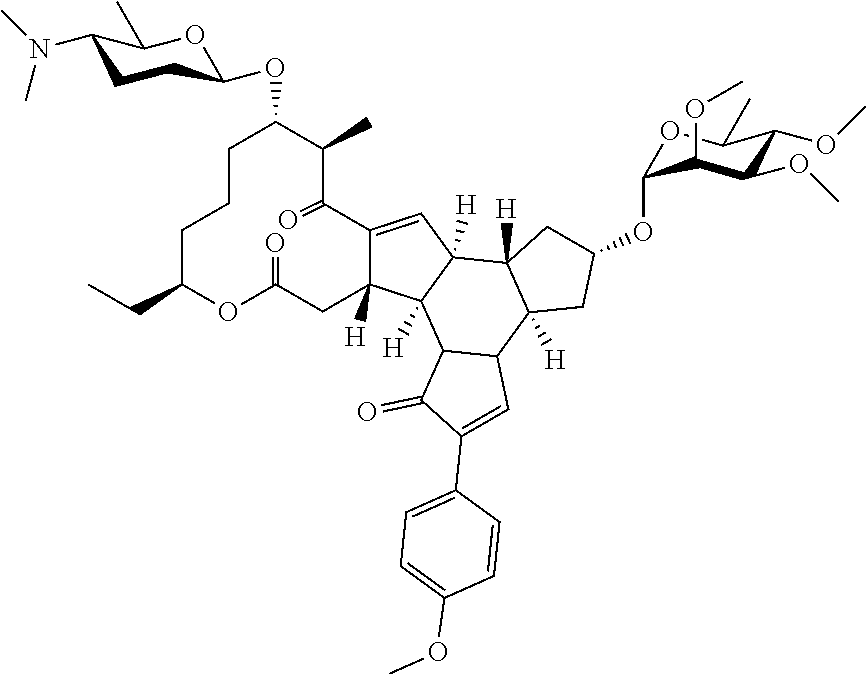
C12=CC3([H])C([H])(C1([H])CC(=O)OC(CC)CCCC(OC1CCC(N(C)C)C(C)O1)C(C)C2=O)C1C(C2([H])C3([H])CC(OC3OC(C)C(OC)C(OC)C3OC)C2)C=C(C2=CC=C(OC)C=C2)C1=O
